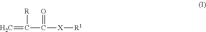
C=C(C([X][R1])=O)[R]
